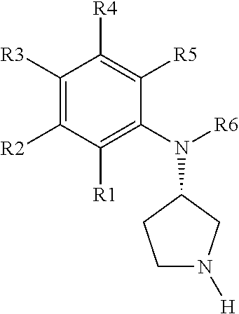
C1([R3])=C([R2])C([R1])=C(N(C2CN([H])CC2)[R6])C([R5])=C1[R4]
